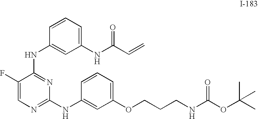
C1(NC(C=C)=O)=CC=CC(NC2=NC(NC3=CC(OCCCNC(OC(C)(C)C)=O)=CC=C3)=NC=C2F)=C1
